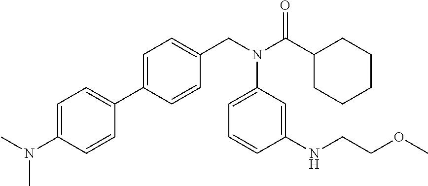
C1=C(C2=CC=C(N(C)C)C=C2)C=CC(CN(C(C2CCCCC2)=O)C2=CC=CC(NCCOC)=C2)=C1
